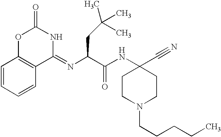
C1=CC=CC2=C1OC(=O)NC2=NC(CC(C)(C)C)C(NC1(C#N)CCN(CCCCC)CC1)=O
